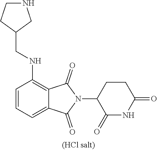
C1=CC=C2C(=C1NCC1CNCC1)C(=O)N(C1C(=O)NC(=O)CC1)C2=O
